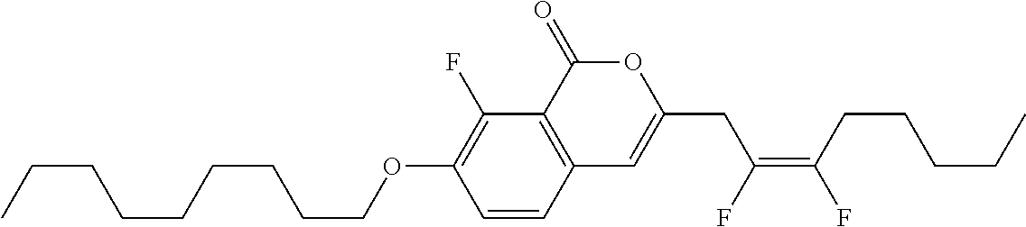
C1=CC2=C(C(F)=C1OCCCCCCCCC)C(=O)OC(CC(=C(CCCCC)F)F)=C2
